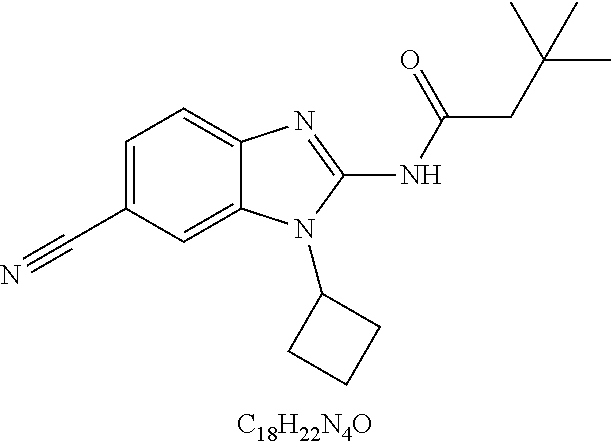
C1=C(C#N)C=C2C(=C1)N=C(NC(CC(C)(C)C)=O)N2C1CCC1
